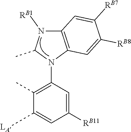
C1([RB11])=CC(N2C(C)N([RB1])C3=C2C=C([RB8])C([RB7])=C3)=C(C)C([LA])=C1
